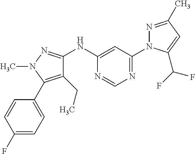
C1(NC2=NN(C)C(C3=CC=C(F)C=C3)=C2CC)=CC(N2N=C(C)C=C2C(F)F)=NC=N1
